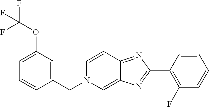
C1=C(OC(F)(F)F)C=C(CN2C=C3C(=NC(C4=C(F)C=CC=C4)=N3)C=C2)C=C1
